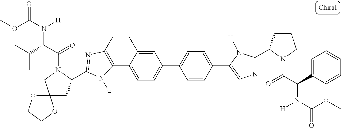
C1=CC2=C(C3=CC=C(C4=CC=C(C5=CN=C(C6CCCN6C(C(C6=CC=CC=C6)N(C(OC)=O)[H])=O)N5[H])C=C4)C=C13)N([H])C(C1CC3(CN1C(C(C(C)C)N([H])C(OC)=O)=O)OCCO3)=N2
